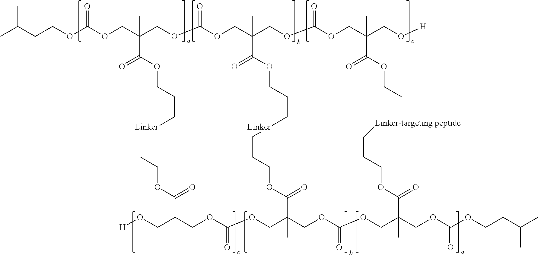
CC(CCOC(OCC(COC(OCC(COC(OCC(CO[H])(C(OCC)=O)C)=O)(C(OCCC[Linker]CCCOC(C(COC(OCC(COC(OCCC(C)C)=O)(C(OCCC[Linker-targeting peptide])=O)C)=O)(COC(OCC(CO[H])(C(OCC)=O)C)=O)C)=O)=O)C)=O)(C(OCCC[Linker])=O)C)=O)C
